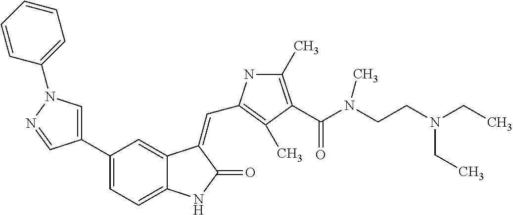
C1=C(C2=CC=C3C(=C2)C(=CC2=C(C)C(C(N(CCN(CC)CC)C)=O)=C(C)N2)C(=O)N3)C=NN1C1=CC=CC=C1
